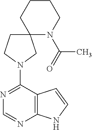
N1=C(N2CC3(CC2)N(C(=O)C)CCCC3)C2=C(N=C1)NC=C2
